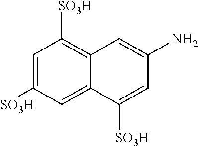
C1=C([SO3H])C=C2C(=C1[SO3H])C=C(N)C=C2[SO3H]
